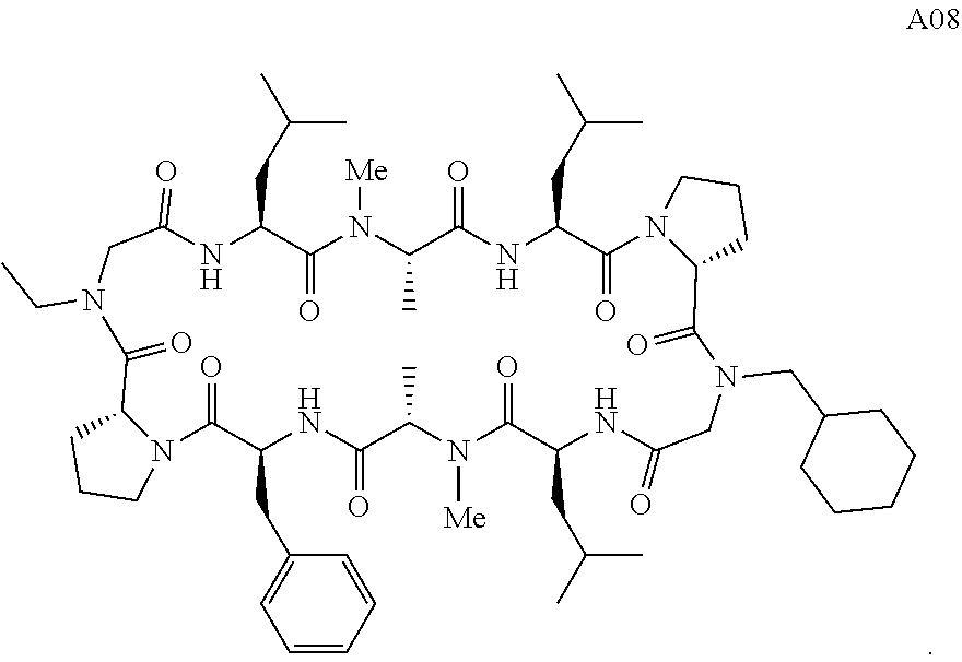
N1C(CC(C)C)C(=O)N([Me])C(C)C(=O)NC(CC(C)C)C(=O)N2C(C(=O)N(CC3CCCCC3)CC(=O)NC(CC(C)C)C(=O)N([Me])C(C)C(=O)NC(CC3=CC=CC=C3)C(=O)N3C(C(=O)N(CC)CC1=O)CCC3)CCC2
